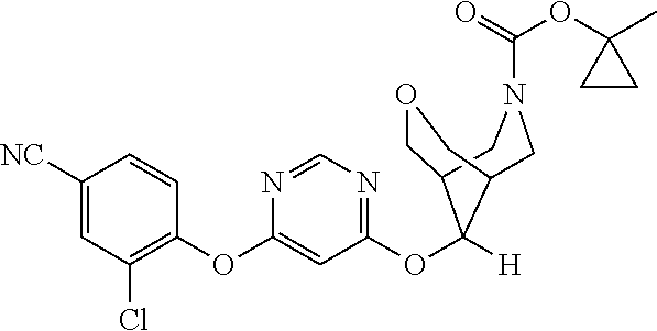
C1([NC])=CC(Cl)=C(OC2=CC(OC3([H])C4COCC3CN(C(=O)OC3(C)CC3)C4)=NC=N2)C=C1
